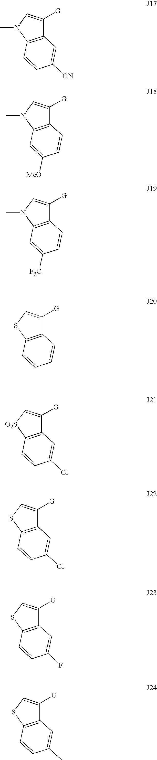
C12=C([O2S]C=C1[G])C=CC(Cl)=C2.C12=C(SC=C1[G])C=CC(Cl)=C2.C12=C(SC=C1[G])C=CC(F)=C2.C12=C(SC=C1[G])C=CC(C)=C2.C12=C(N(C)C=C1[G])C=C([MeO])C=C2.C12=C(N(C)C=C1[G])C=C([F3C])C=C2.C12=C(SC=C1[G])C=CC=C2.C12=C(N(C)C=C1[G])C=CC([CN])=C2
